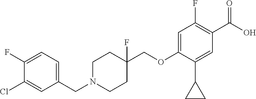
C1(CN2CCC(COC3=CC(F)=C(C(=O)O)C=C3C3CC3)(F)CC2)=CC=C(F)C(Cl)=C1
